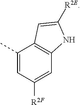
C1(C)=CC([R2F])=CC2=C1C=C([R2E])N2
